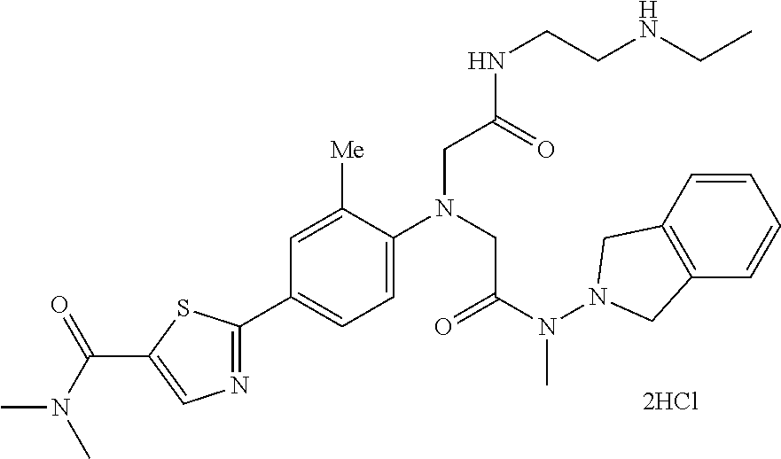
C1=C([Me])C(N(CC(N(N2CC3=C(C2)C=CC=C3)C)=O)CC(NCCNCC)=O)=CC=C1C1=NC=C(C(N(C)C)=O)S1
